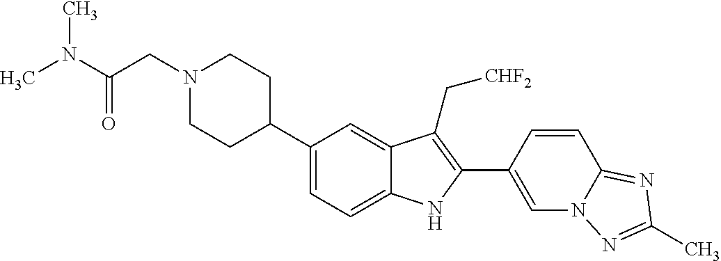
C1(C2CCN(CC(N(C)C)=O)CC2)=CC=C2C(=C1)C(C[CHF2])=C(C1=CN3C(=NC(C)=N3)C=C1)N2
